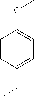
C(C)C1=CC=C(OC)C=C1
